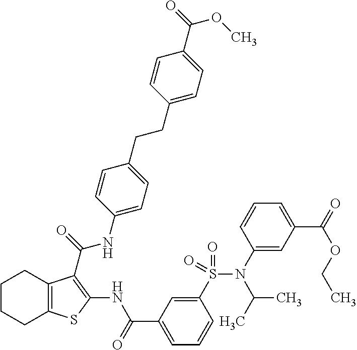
C1CCC2=C(C1)C(C(=O)NC1=CC=C(CCC3=CC=C(C(=O)OC)C=C3)C=C1)=C(NC(C1=CC=CC(S(=O)(=O)N(C(C)C)C3=CC(C(OCC)=O)=CC=C3)=C1)=O)S2
